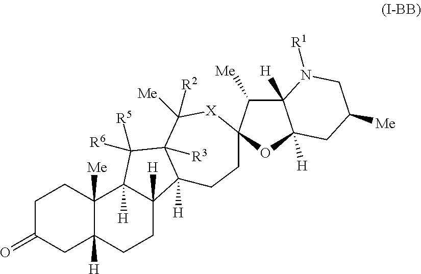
C1C(=O)CC2([H])C([Me])(C1)C1([H])C([H])(CC2)C2([H])C([R3])(C1([R5])[R6])C([Me])([R2])[X]C1(CC2)C([Me])C2([H])C([H])(O1)CC([Me])CN2[R1]
